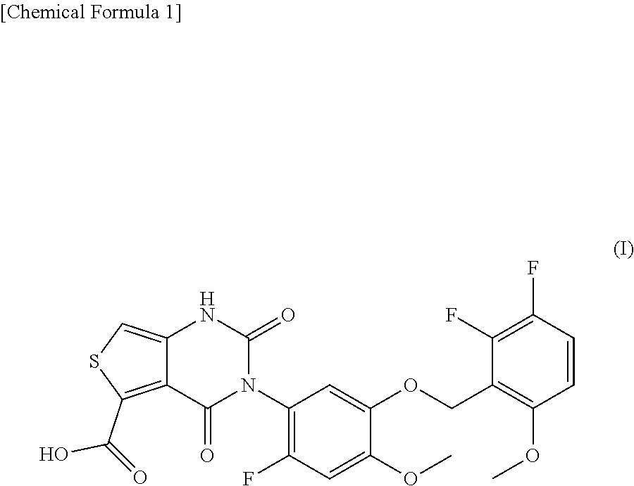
O=C1NC2=CSC(C(O)=O)=C2C(=O)N1C1=C(F)C=C(OC)C(OCC2=C(OC)C=CC(F)=C2F)=C1
